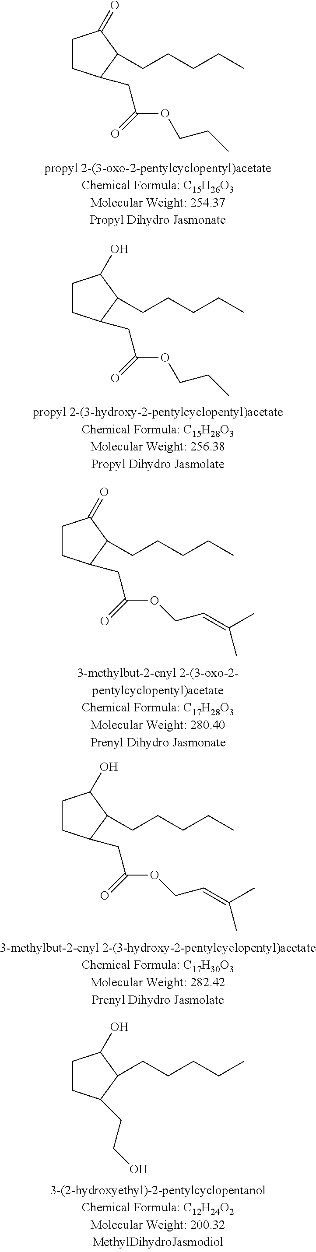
C1CC(CC(OCCC)=O)C(CCCCC)C1=O.C1CC(CC(OCCC)=O)C(CCCCC)C1O.C1CC(CC(OCC=C(C)C)=O)C(CCCCC)C1=O.C1CC(CC(OCC=C(C)C)=O)C(CCCCC)C1O.C1CC(CCO)C(CCCCC)C1O
